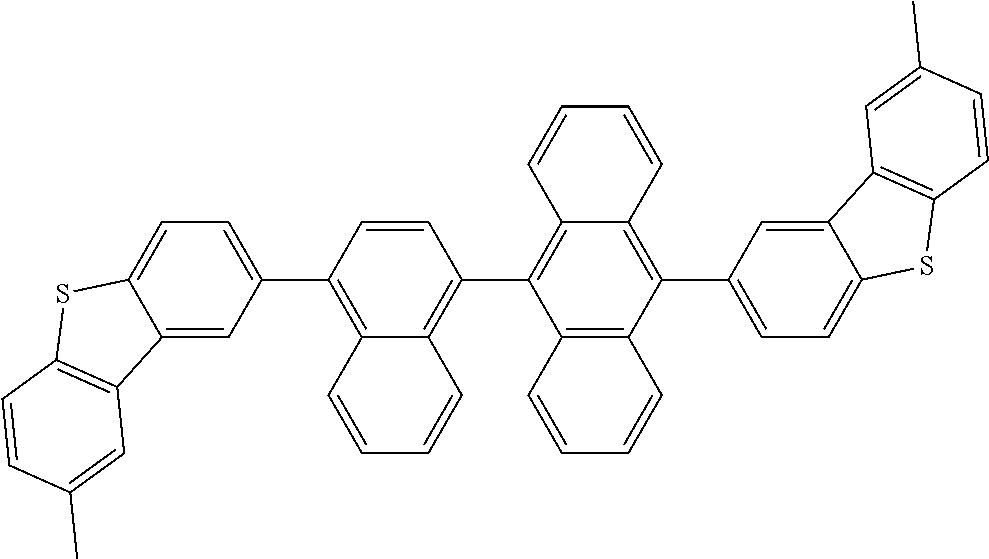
C1=CC(C2=CC=C3C(=C2)C2=C(S3)C=CC(C)=C2)=C2C(=C1C1=C3C(=C(C4=CC=C5C(=C4)C4=C(S5)C=CC(C)=C4)C4=C1C=CC=C4)C=CC=C3)C=CC=C2
